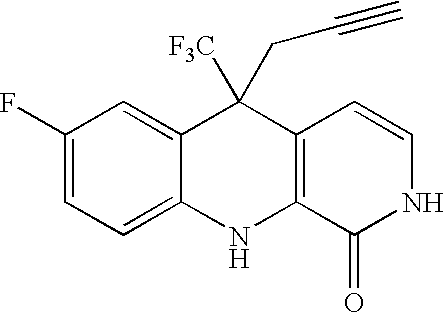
C1(F)=CC=C2C(=C1)C([F3C])(CC#C)C1=C(N2)C(=O)NC=C1
